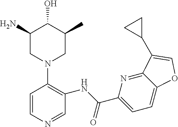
C1(N)CN(C2=C(NC(C3=CC=C4C(=N3)C(C3CC3)=CO4)=O)C=NC=C2)CC(C)C1O
